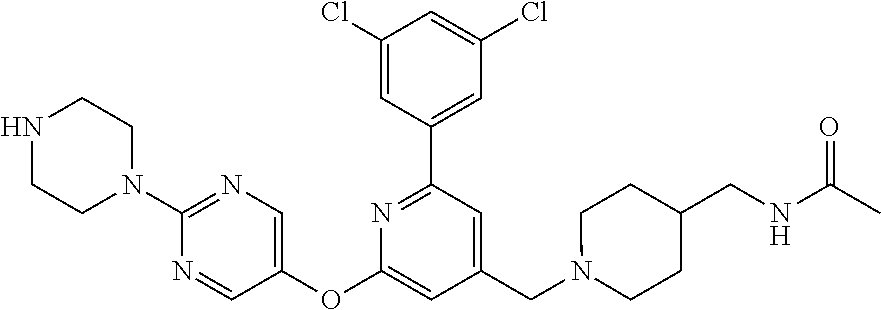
N1=CC(OC2=CC(CN3CCC(CNC(C)=O)CC3)=CC(C3=CC(Cl)=CC(Cl)=C3)=N2)=CN=C1N1CCNCC1
